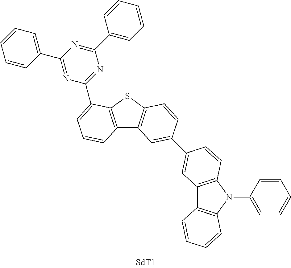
C12=C(SC3=C1C=C(C1=CC4=C(N(C5=CC=CC=C5)C5=C4C=CC=C5)C=C1)C=C3)C(C1=NC(C3=CC=CC=C3)=NC(C3=CC=CC=C3)=N1)=CC=C2
